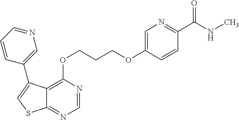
C1=NC(OCCCOC2=CN=C(C(NC)=O)C=C2)=C2C(=N1)SC=C2C1=CN=CC=C1
